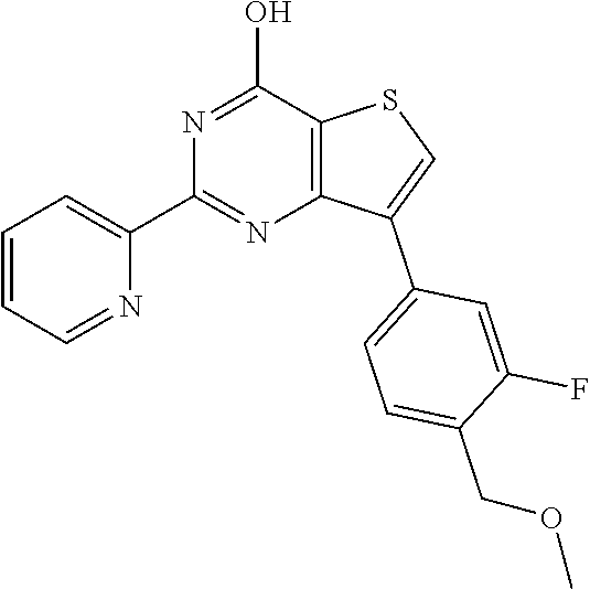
C12=C(C(O)=NC(C3=CC=CC=N3)=N1)SC=C2C1=CC=C(COC)C(F)=C1
